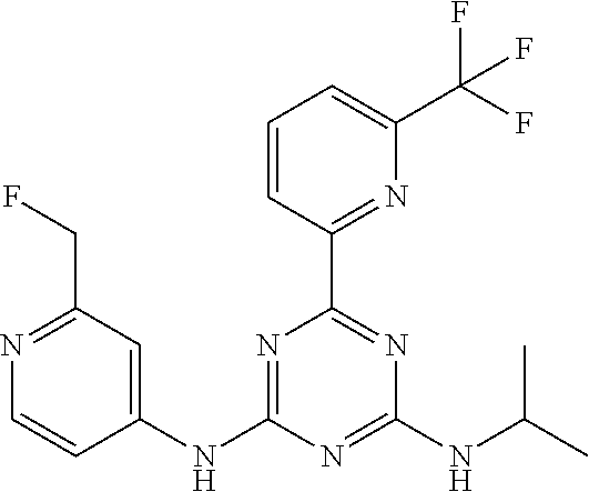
C1=CC(C2=NC(NC(C)C)=NC(NC3=CC(CF)=NC=C3)=N2)=NC(C(F)(F)F)=C1
